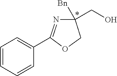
C1=CC=CC(C2=NC([Bn])(CO)CO2)=C1
